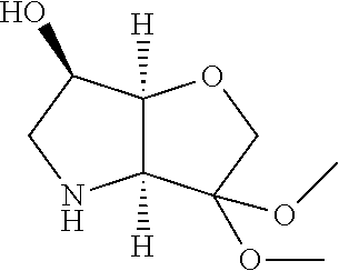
C12([H])C([H])(C(O)CN1)OCC2(OC)OC
